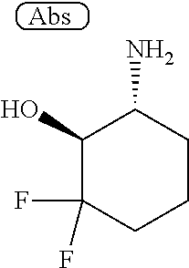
C1(O)C(F)(F)CCCC1N
